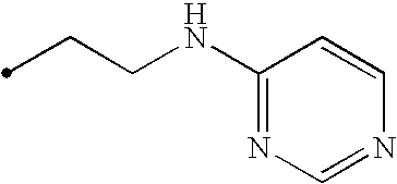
C1(NCCC)=NC=NC=C1
